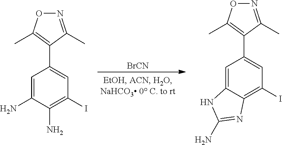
[BrCN].C1=C(N)C(N)=C(I)C=C1C1=C(C)ON=C1C.C1=C2C(=C(I)C=C1C1=C(C)ON=C1C)N=C(N)N2
